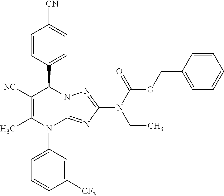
C1=CC(C2C([NC])=C(C)N(C3=CC=CC([CF3])=C3)C3=NC(N(C(=O)OCC4=CC=CC=C4)CC)=NN23)=CC=C1[CN]
